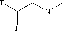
FC(CNC)F
